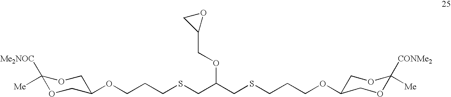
C1([Me])([Me2NOC])OCC(OCCCSCC(CSCCCOC2COC([Me])([CONMe2])OC2)OCC2OC2)CO1
